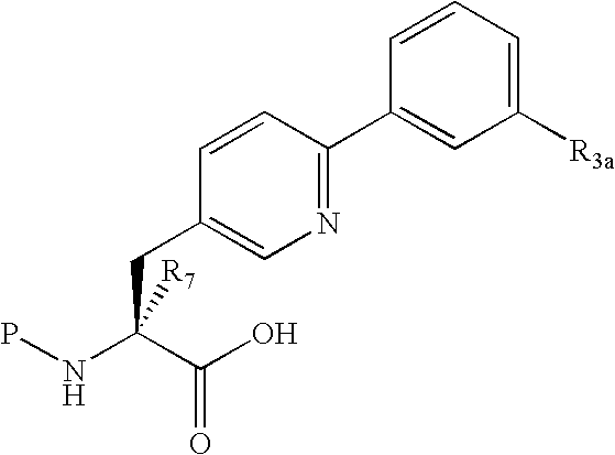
C1=CC(C2=NC=C(CC(NP)(C(O)=O)[R7])C=C2)=CC([R3a])=C1
